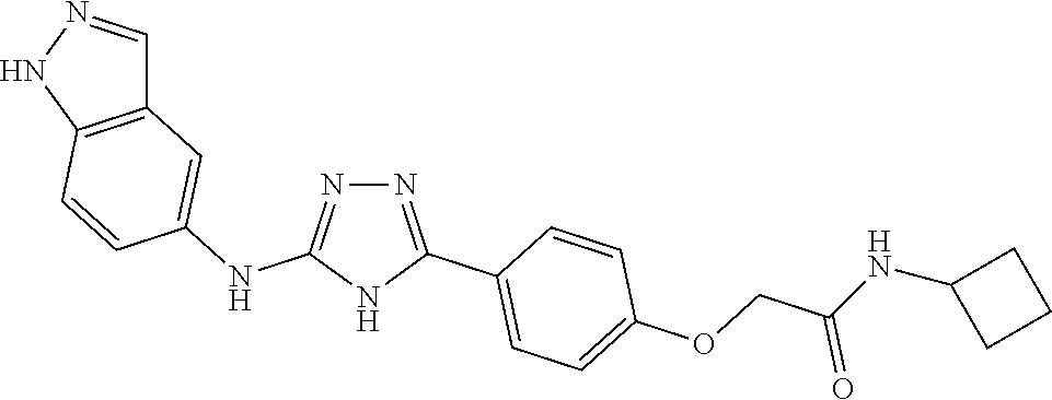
N1=C(NC2=CC3=C(C=C2)NN=C3)NC(C2=CC=C(OCC(NC3CCC3)=O)C=C2)=N1
